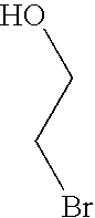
C(CBr)O
